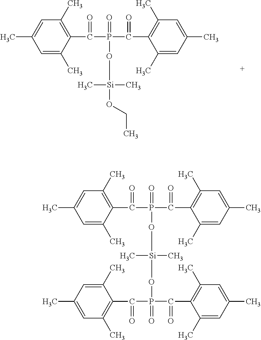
C1=C(C)C(C(P(C(=O)C2=C(C)C=C(C)C=C2C)(=O)O[Si](C)(C)OP(=O)(C(=O)C2=C(C)C=C(C)C=C2C)C(=O)C2=C(C)C=C(C)C=C2C)=O)=C(C)C=C1C.C1=C(C)C(C(P(C(=O)C2=C(C)C=C(C)C=C2C)(=O)O[Si](C)(C)OCC)=O)=C(C)C=C1C
